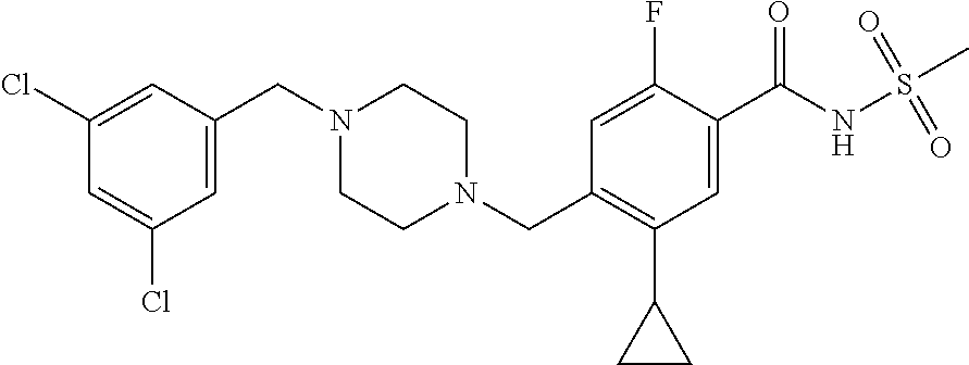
C1(CN2CCN(CC3=C(C4CC4)C=C(C(NS(C)(=O)=O)=O)C(F)=C3)CC2)=CC(Cl)=CC(Cl)=C1
